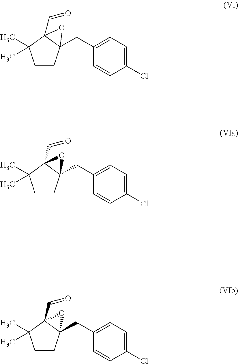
C1CC2(CC3=CC=C(Cl)C=C3)C(C=O)(C1(C)C)O2.C1CC2(CC3=CC=C(Cl)C=C3)C(C=O)(C1(C)C)O2.C1CC2(CC3=CC=C(Cl)C=C3)C(C=O)(C1(C)C)O2
